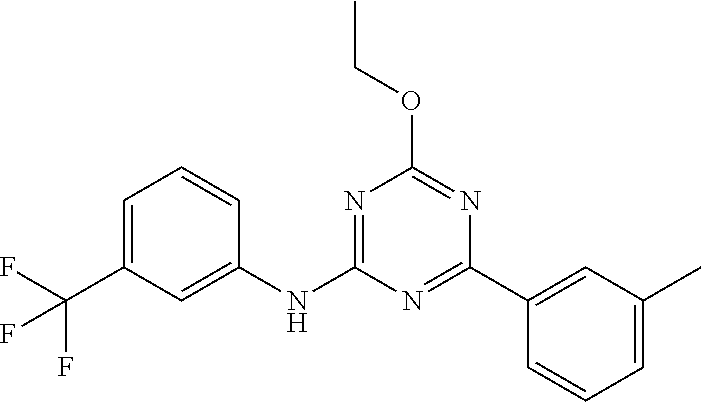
N1=C(C2=CC(C)=CC=C2)N=C(OCC)N=C1NC1=CC(C(F)(F)F)=CC=C1
